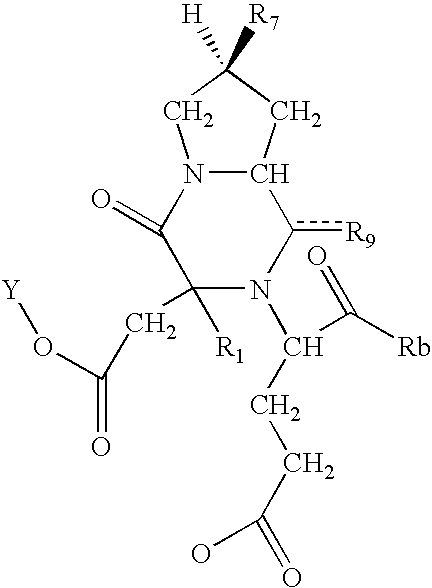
C1([R1])(CC(O[Y])=O)C(=O)N2C(c([R9])N1C(CCC(=O)O)C(=O)[Rb])CC([R7])([H])C2
